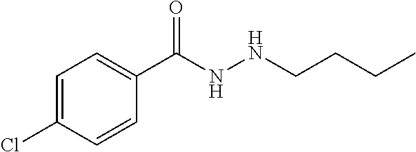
C1=C(Cl)C=CC(C(NNCCCC)=O)=C1
